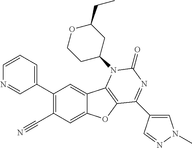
C1(C2=CC=CN=C2)=C(C#N)C=C2C(=C1)C1=C(O2)C(C2=CN(C)N=C2)=NC(=O)N1C1CC(CC)OCC1
